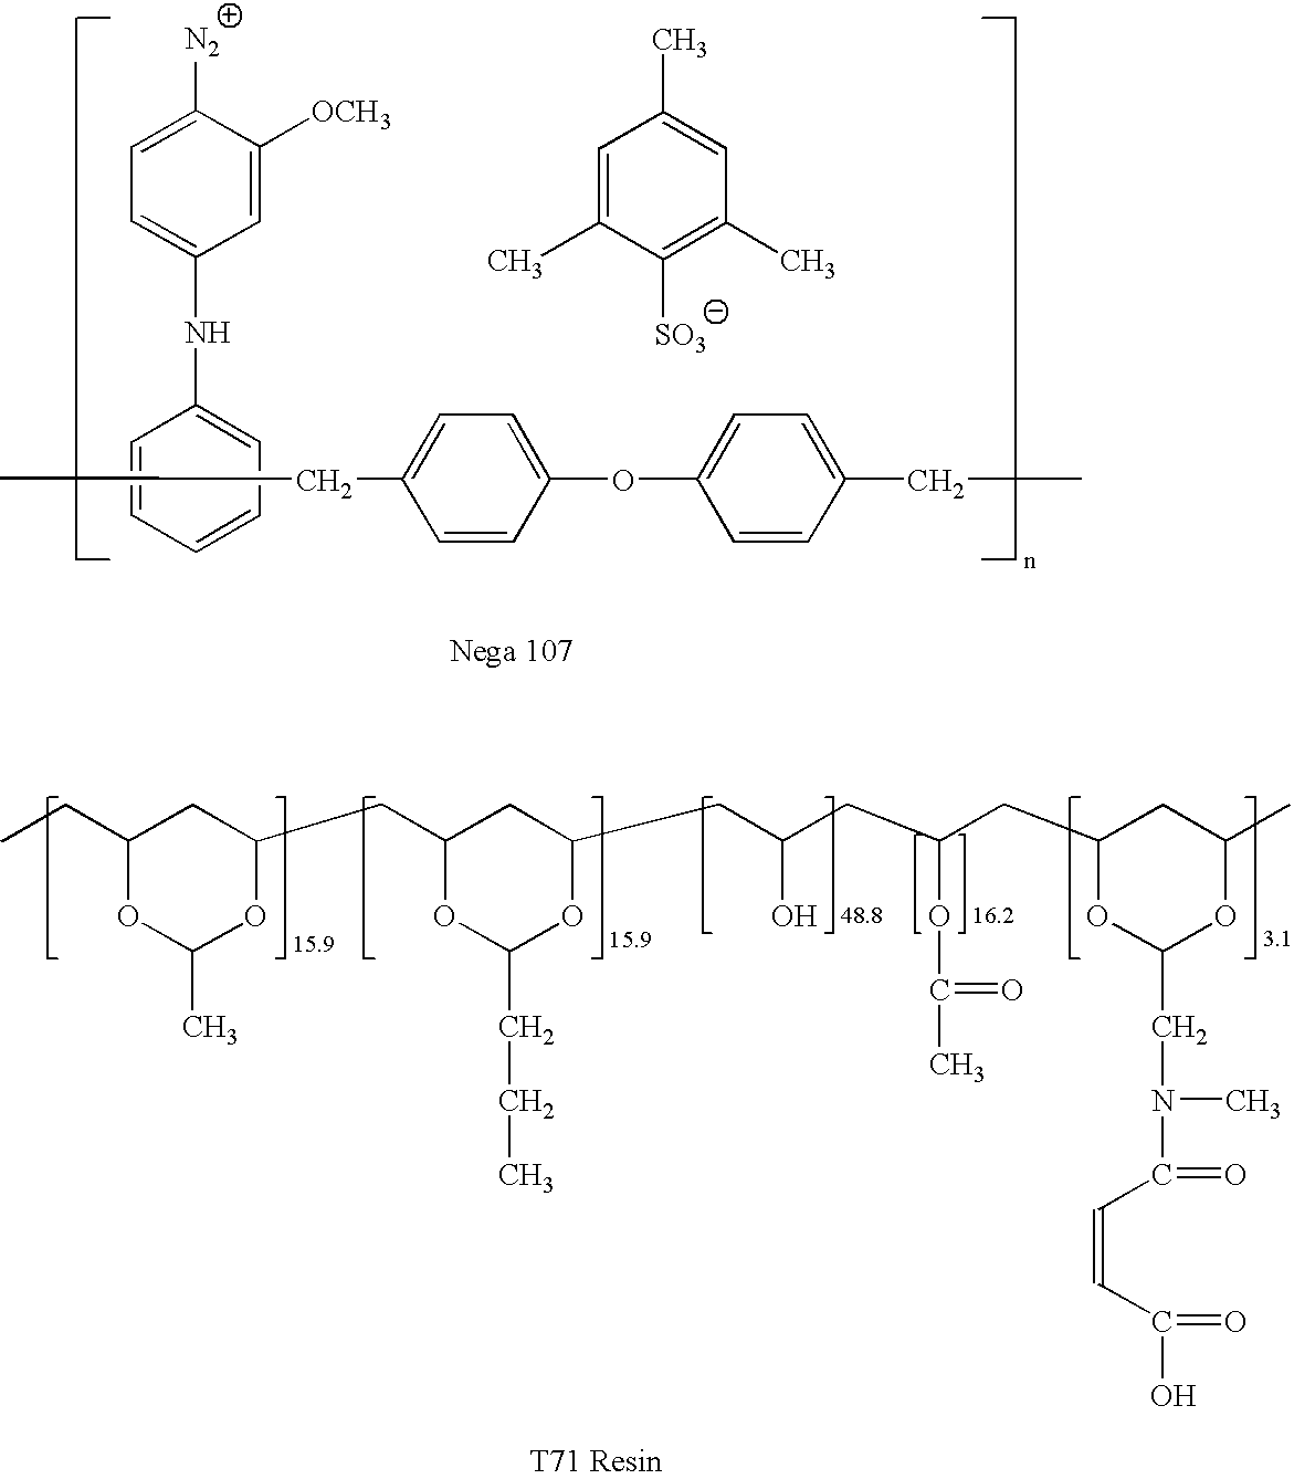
C1=C([N2])C([OCH3])=CC(NC2=CC=CC=C2)=C1.C(C)CCC1=CC=C(OC2=CC=C(CC)C=C2)C=C1.C1=C(C)C([SO3])=C(C)C=C1C.C1(CC)OC(C)OC(CC2OC(CCC)OC(CC(CC(CC3OC(CN(C(=O)C=CC(O)=O)C)OC(C)C3)OC(C)=O)O)C2)C1
